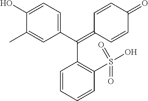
C1(O)=CC=C(C(=C2C=CC(=O)C=C2)C2=C(S(O)(=O)=O)C=CC=C2)C=C1C
